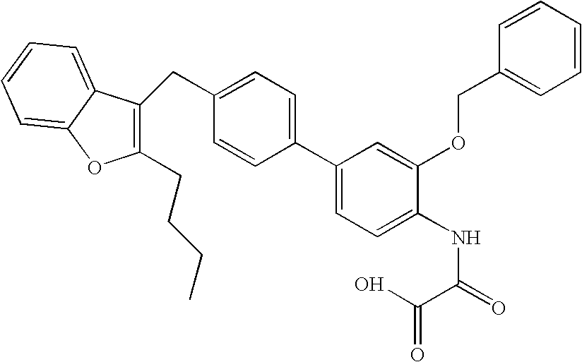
C1(CCCC)=C(CC2=CC=C(C3=CC=C(NC(=O)C(O)=O)C(OCC4=CC=CC=C4)=C3)C=C2)C2=CC=CC=C2O1
